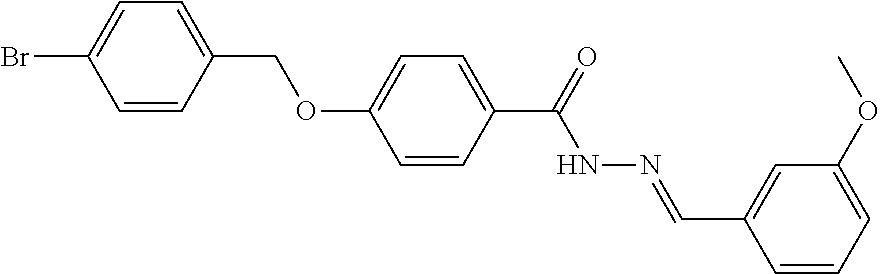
O(C1=CC=C(C(=O)NN=CC2=CC(OC)=CC=C2)C=C1)CC1=CC=C(Br)C=C1
